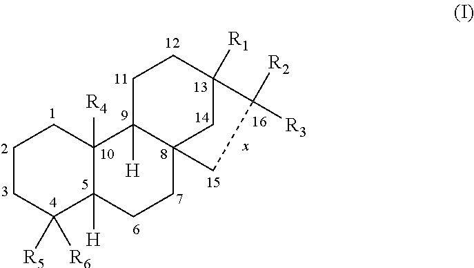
C1CC([R5])([R6])C2([H])C([R4])(C1)C1([H])C3(CC2)CC([R1])(CC1)C([R3])([R2])C3
